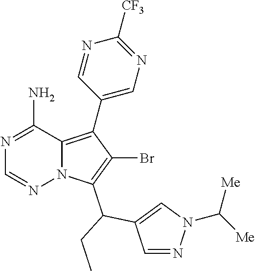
N1=C(N)C2=C(C3=CN=C([CF3])N=C3)C(Br)=C(C(C3=CN(C([Me])[Me])N=C3)CC)N2N=C1
